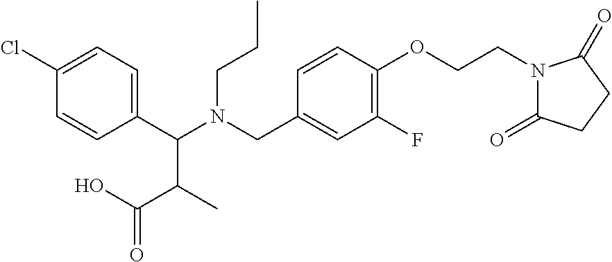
C1(C(N(CC2=CC(F)=C(OCCN3C(=O)CCC3=O)C=C2)CCC)C(C(O)=O)C)=CC=C(Cl)C=C1
